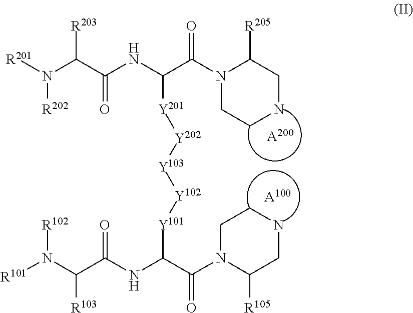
[R201]N(C(C(NC(C(N1CCNCC1[R205])=O)[Y201][Y202][Y103][Y102][Y101]C(NC(C(N([R101])[R102])[R103])=O)C(N1C([R105])CNCC1)=O)=O)[R203])[R202].[A100].[A200]
